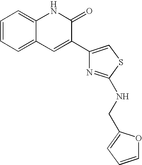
C1=CC=C2C(=C1)NC(=O)C(C1=CSC(NCC3=CC=CO3)=N1)=C2
